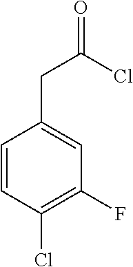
C1=CC(Cl)=C(F)C=C1CC(Cl)=O
